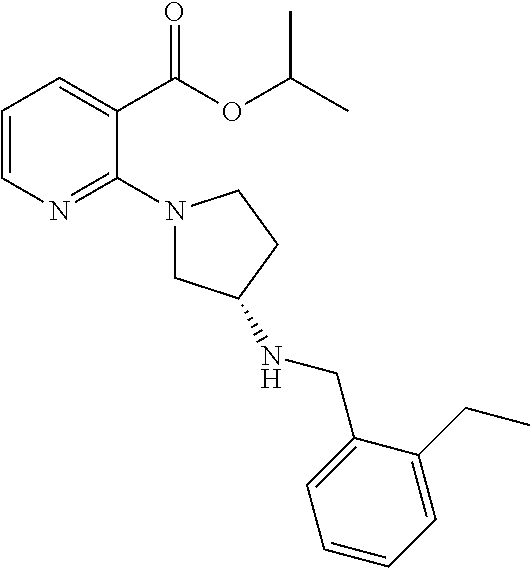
C1=CN=C(N2CC(NCC3=CC=CC=C3CC)CC2)C(C(OC(C)C)=O)=C1
